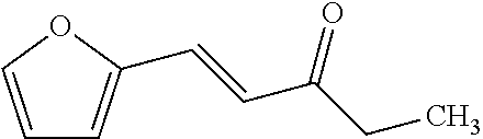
C1=COC(C=CC(CC)=O)=C1
